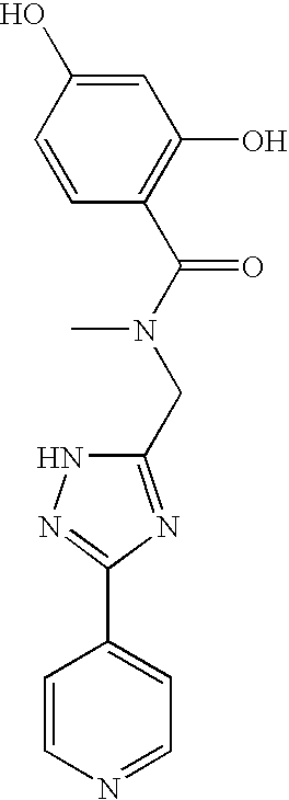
C1=CN=CC=C1C1=NNC(CN(C)C(=O)C2=C(O)C=C(O)C=C2)=N1
